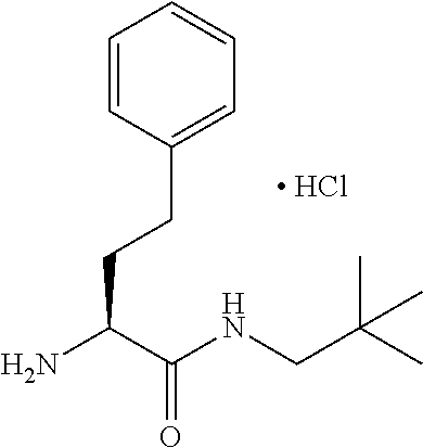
C1=CC(CCC(N)C(NCC(C)(C)C)=O)=CC=C1.[ HCl]
